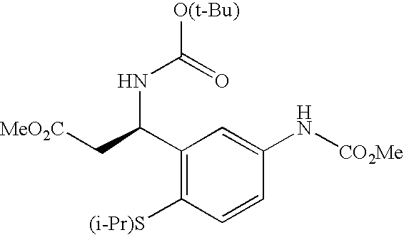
[O(t-Bu)]C(=O)NC(C[MeO2C])C1=C([(i-Pr)S])C=CC(N[CO2Me])=C1
